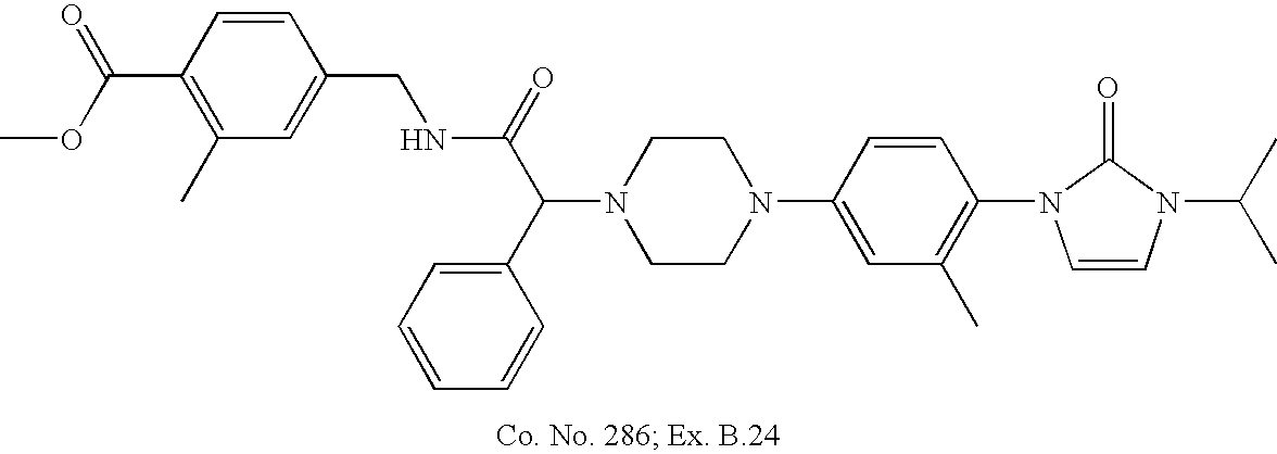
N1(C(C(=O)NCC2=CC(C)=C(C(OC)=O)C=C2)C2=CC=CC=C2)CCN(C2=CC(C)=C(N3C=CN(C(C)C)C3=O)C=C2)CC1
